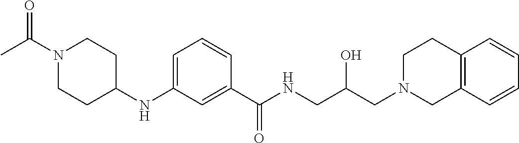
C1(NC2CCN(C(=O)C)CC2)=CC=CC(C(NCC(CN2CC3=C(CC2)C=CC=C3)O)=O)=C1
